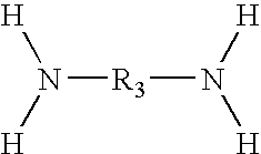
[R3](N([H])[H])N([H])[H]
